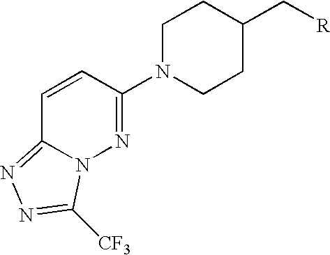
[R]CC1CCN(C2=NN3C(=NN=C3[CF3])C=C2)CC1
